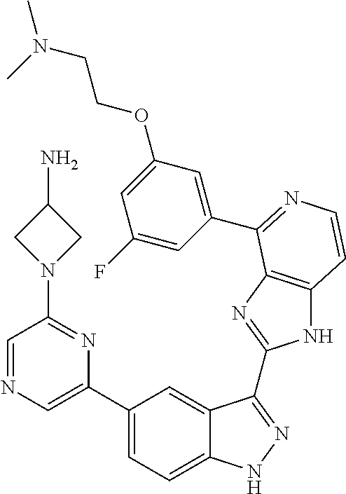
C1(C2=CN=CC(N3CC(N)C3)=N2)=CC=C2C(=C1)C(C1=NC3=C(N1)C=CN=C3C1=CC(OCCN(C)C)=CC(F)=C1)=NN2
